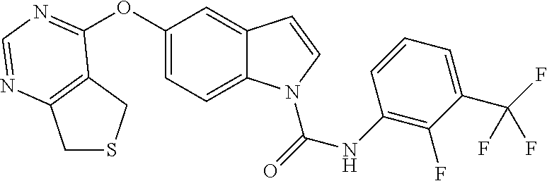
C1(OC2=NC=NC3=C2CSC3)=CC=C2C(=C1)C=CN2C(=O)NC1=C(F)C(C(F)(F)F)=CC=C1
